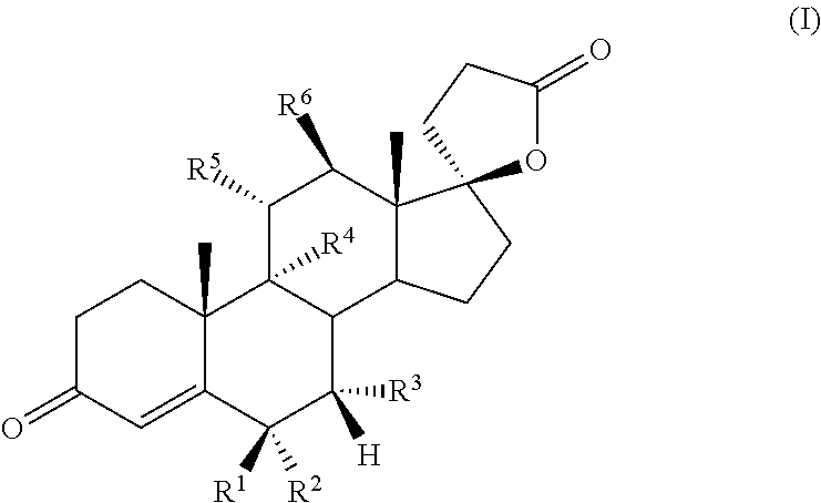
C1C(=O)C=C2C(C)(C1)C1([R4])C(C([R3])([H])C2([R1])[R2])C2C(C)(C([R6])C1[R5])C1(CC2)OC(=O)CC1
